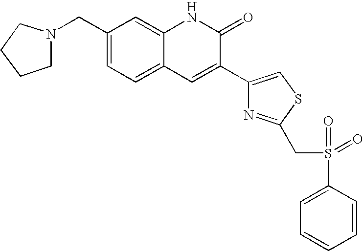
C1CCN(CC2=CC=C3C(=C2)NC(=O)C(C2=CSC(CS(=O)(=O)C4=CC=CC=C4)=N2)=C3)C1
